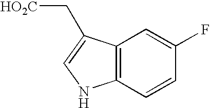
C12=C(C=CC(F)=C1)NC=C2C[HO2C]
